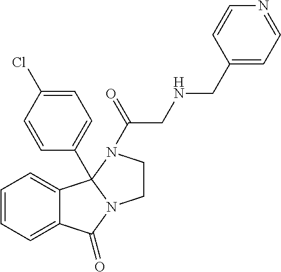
C1=CC=C2C(=C1)C(=O)N1CCN(C(=O)CNCC3=CC=NC=C3)C21C1=CC=C(Cl)C=C1
